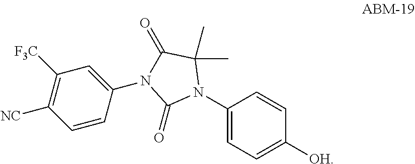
C1(N2C(C)(C)C(=O)N(C3=CC([F3C])=C([NC])C=C3)C2=O)=CC=C([OH])C=C1
